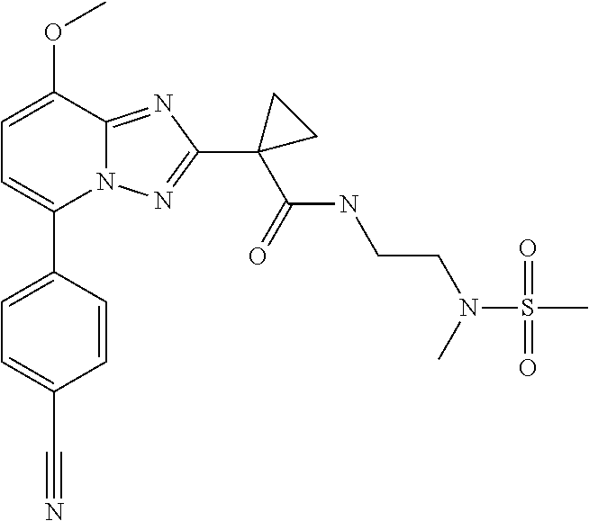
C1=C(C#N)C=CC(C2=CC=C(OC)C3=NC(C4(C(NCCN(S(=O)(C)=O)C)=O)CC4)=NN23)=C1
